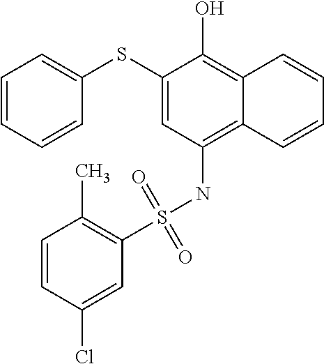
C1=CC=CC(SC2=CC(NS(C3=C(C)C=CC(Cl)=C3)(=O)=O)=C3C(=C2O)C=CC=C3)=C1
